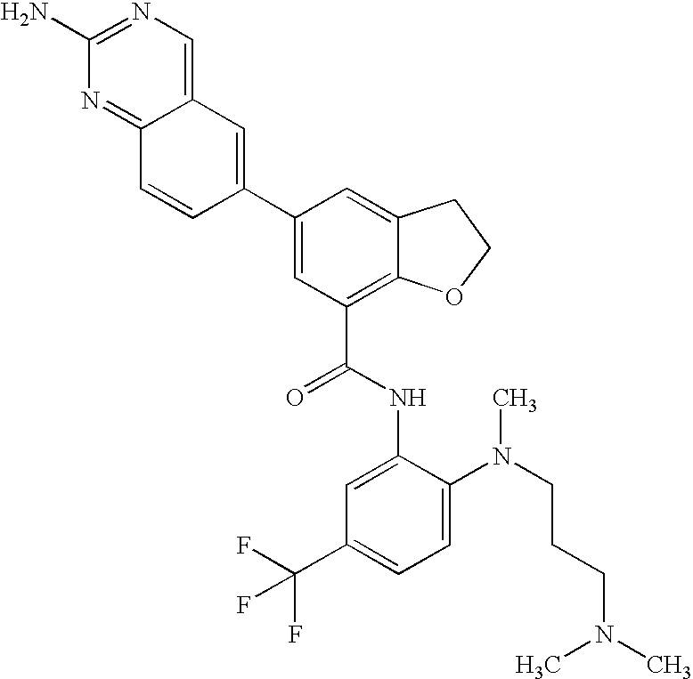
C12=NC(N)=NC=C1C=C(C1=CC(C(NC3=CC(C(F)(F)F)=CC=C3N(CCCN(C)C)C)=O)=C3C(=C1)CCO3)C=C2
